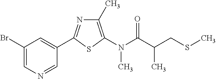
C1(C2=NC(C)=C(N(C)C(=O)C(C)CSC)S2)=CC(Br)=CN=C1
